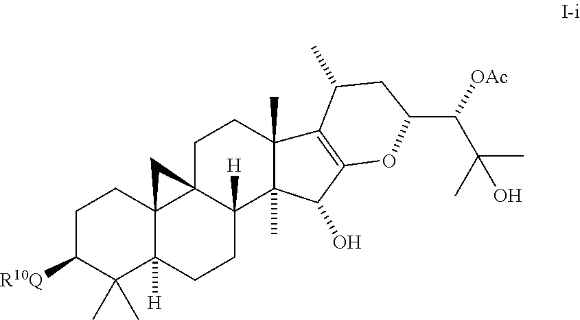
C1C([R10Q])C(C)(C)C2([H])C3(C1)C1(CCC4(C)C(C)(C1([H])CC2)C(O)C1=C4C(C)CC(C(C(C)(C)O)[OAc])O1)C3
